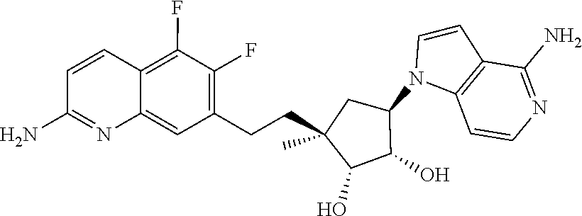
C1(O)C(O)C(N2C3=C(C=C2)C(N)=NC=C3)CC1(C)CCC1=C(F)C(F)=C2C(=C1)N=C(N)C=C2
